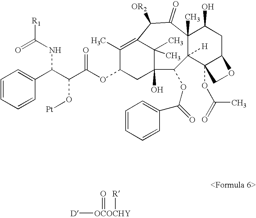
C1=CC=CC(C(C(C(OC2CC3(O)C(C)(C)C(=C2C)C([OR2])C(=O)C2(C)C([H])(C3OC(C3=CC=CC=C3)=O)C3(OC(C)=O)C(CC2O)OC3)=O)O[Pt])NC(=O)[R1])=C1.[D][OCOCHY](=O)[R]
